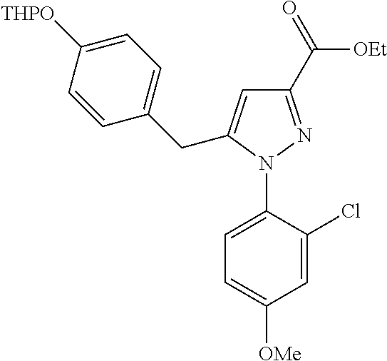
C1=C(N2N=C(C(=O)[OEt])C=C2CC2=CC=C([THPO])C=C2)C(Cl)=CC([OMe])=C1
